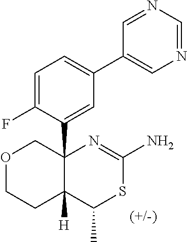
C1=C(F)C(C23COCCC2([H])C(C)SC(N)=N3)=CC(C2=CN=CN=C2)=C1
